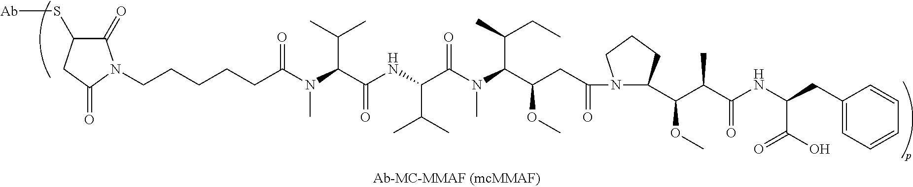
C(C(NC(C(N(C(C(CC(N1C(C(C(C)C(NC(CC2=CC=CC=C2)C(=O)O)=O)OC)CCC1)=O)OC)C(C)CC)C)=O)C(C)C)=O)(C(C)C)N(C)C(=O)CCCCCN1C(=O)C(S[Ab])CC1=O
